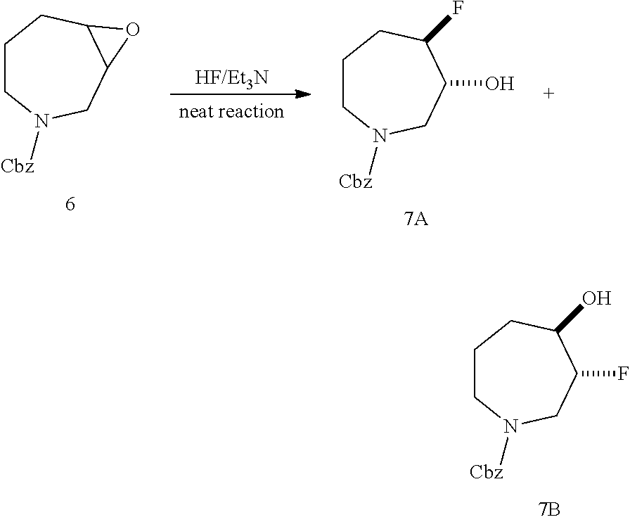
C1CN([Cbz])CC(F)C(O)C1.C1CN([Cbz])CC2C(C1)O2.C1CN([Cbz])CC(O)C(F)C1.[HF/Et3N]
